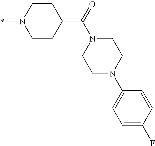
C1CC(C(=O)N2CCN(C3=CC=C(F)C=C3)CC2)CCN1*
